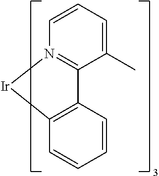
C1(C)=CC=CN2=C1C1=C(C=CC=C1)[Ir]2
